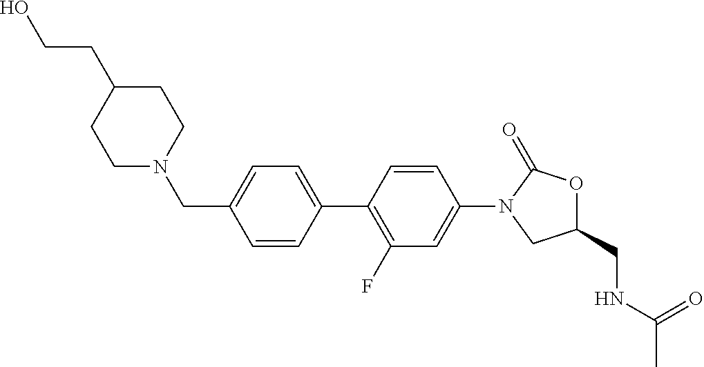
C1=CC(C2=C(F)C=C(N3CC(CNC(C)=O)OC3=O)C=C2)=CC=C1CN1CCC(CCO)CC1
